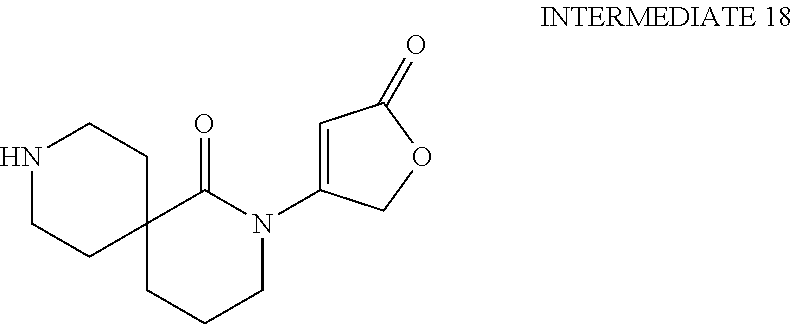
N1CCC2(CC1)CCCN(C1=CC(=O)OC1)C2=O
